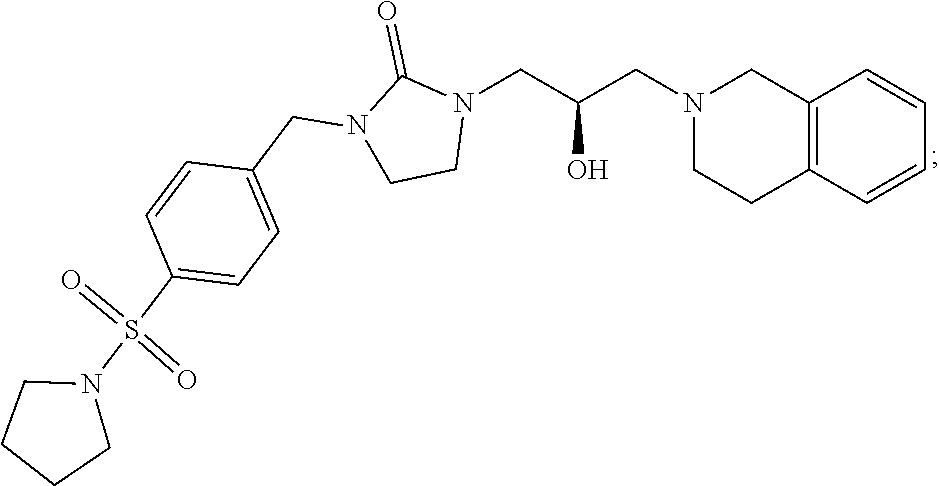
C12=C(C=CC=C1)CCN(CC(CN1C(=O)N(CC3=CC=C(S(=O)(=O)N4CCCC4)C=C3)CC1)O)C2
